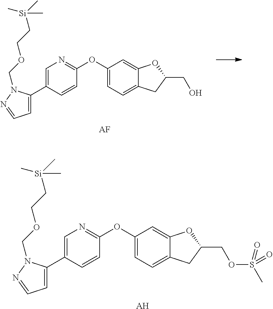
C1=C(C2=CC=NN2COCC[Si](C)(C)C)C=CC(OC2=CC=C3C(=C2)OC(CO)C3)=N1.[AF].C1=C(C2=CC=NN2COCC[Si](C)(C)C)C=CC(OC2=CC=C3C(=C2)OC(COS(C)(=O)=O)C3)=N1.[AH]
